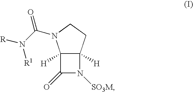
C12([H])C(=O)N([SO3M])C1([H])CCN2C(N([R])[R1])=O
